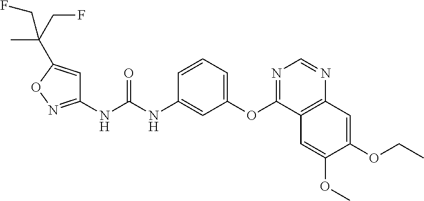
C1(NC(NC2=CC(OC3=NC=NC4=C3C=C(OC)C(OCC)=C4)=CC=C2)=O)=NOC(C(C)(CF)CF)=C1
